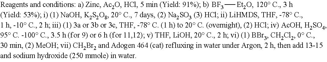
[BF3][Et2O]
